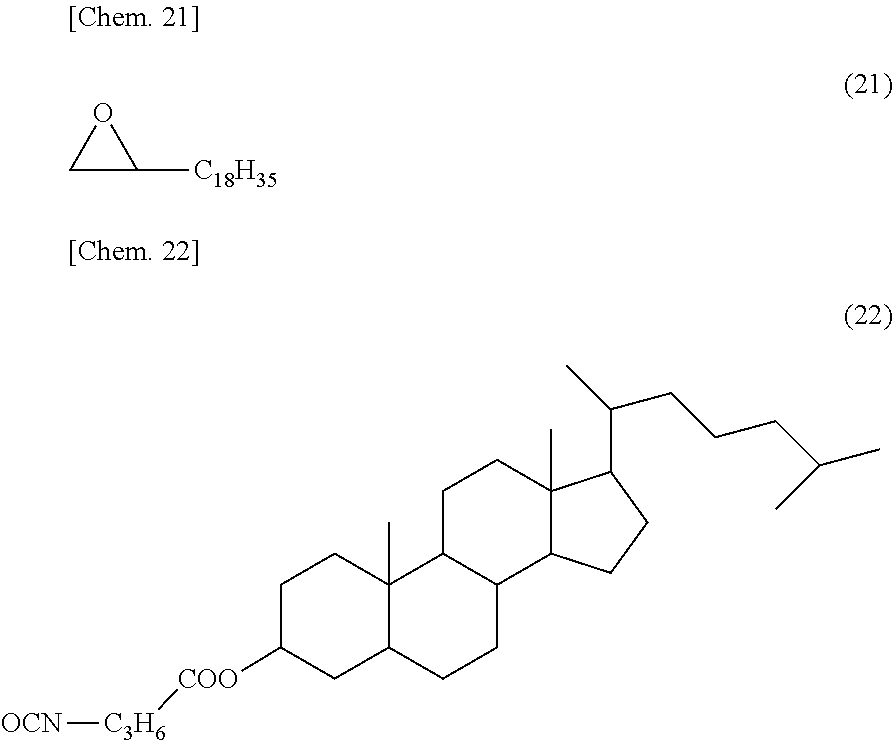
C1C([C18H35])O1.[OCN][C3H6][COO]C1CC2C(C)(CC1)C1C(CC2)C2C(C)(CC1)C(C(CCCC(C)C)C)CC2
